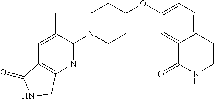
C1(N2CCC(OC3=CC=C4C(=C3)C(=O)NCC4)CC2)=NC2=C(C=C1C)C(=O)NC2
